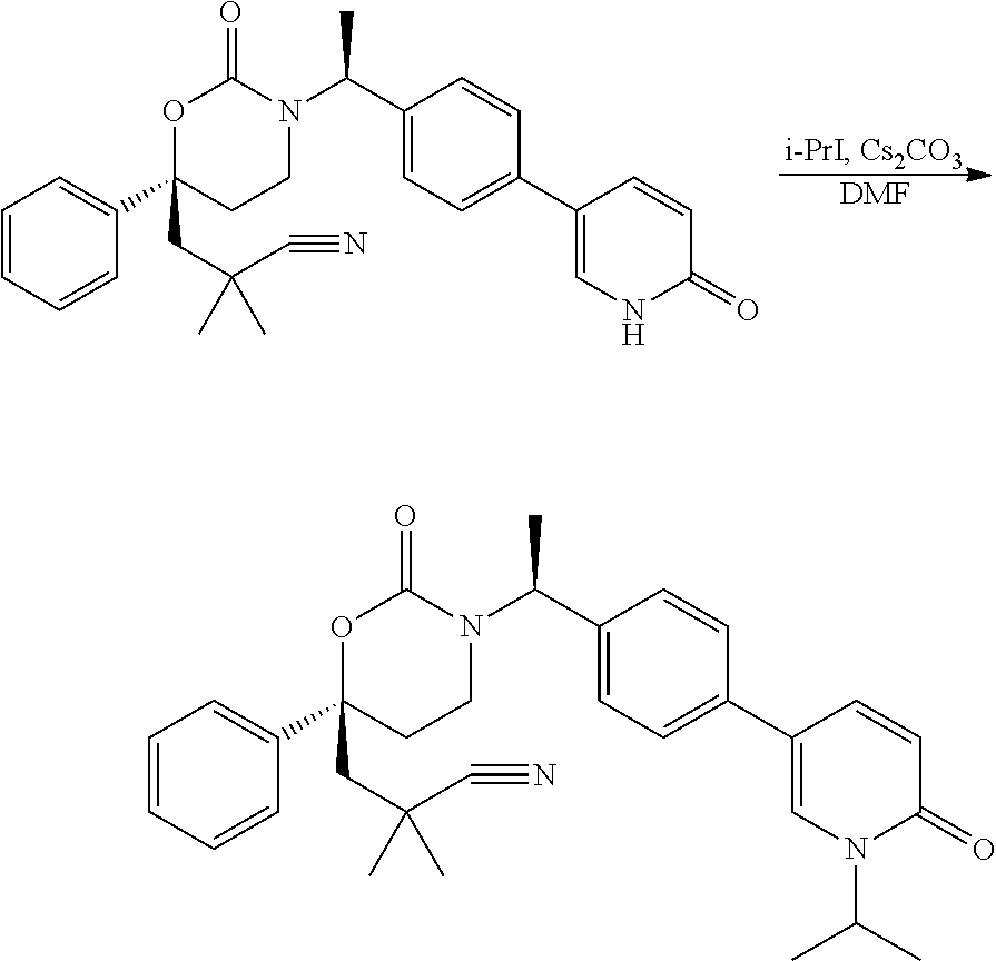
[DMF].C1=CC=CC(C2(CC(C#N)(C)C)CCN(C(C3=CC=C(C4=CNC(=O)C=C4)C=C3)C)C(=O)O2)=C1.C1=CC=CC(C2(CC(C#N)(C)C)CCN(C(C3=CC=C(C4=CN(C(C)C)C(=O)C=C4)C=C3)C)C(=O)O2)=C1
